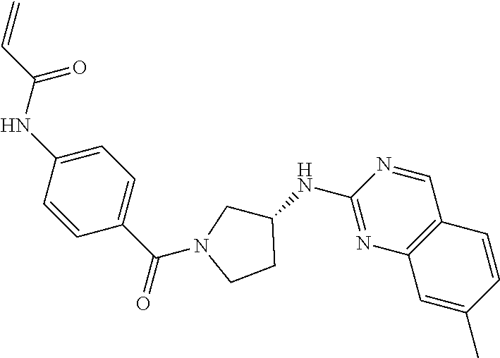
N(C1=NC2=C(C=N1)C=CC(C)=C2)C1CN(C(C2=CC=C(NC(C=C)=O)C=C2)=O)CC1
